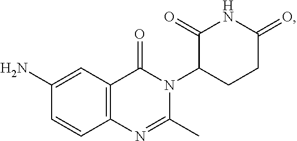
C12=C(C=C(N)C=C1)C(=O)N(C1CCC(=O)NC1=O)C(C)=N2
